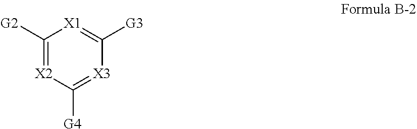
C1([G2])=[X2]C([G4])=[X3]C([G3])=[X1]1
